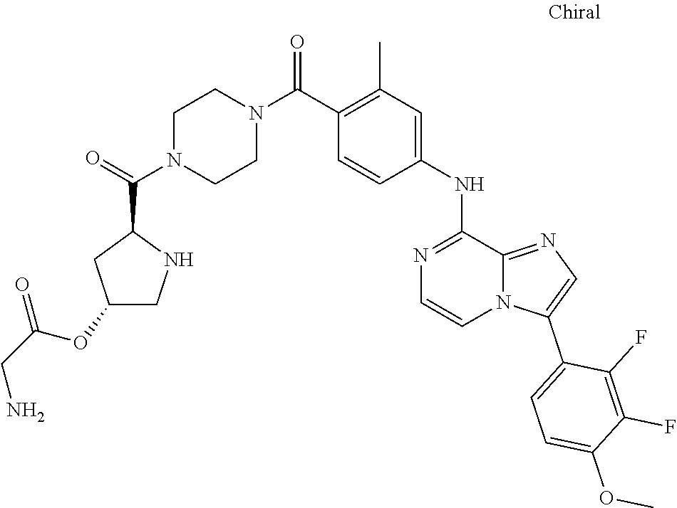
O(C)C1=CC=C(C2=CN=C3N2C=CN=C3NC2=CC(C)=C(C(N3CCN(C(C4CC(OC(=O)CN)CN4)=O)CC3)=O)C=C2)C(F)=C1F
